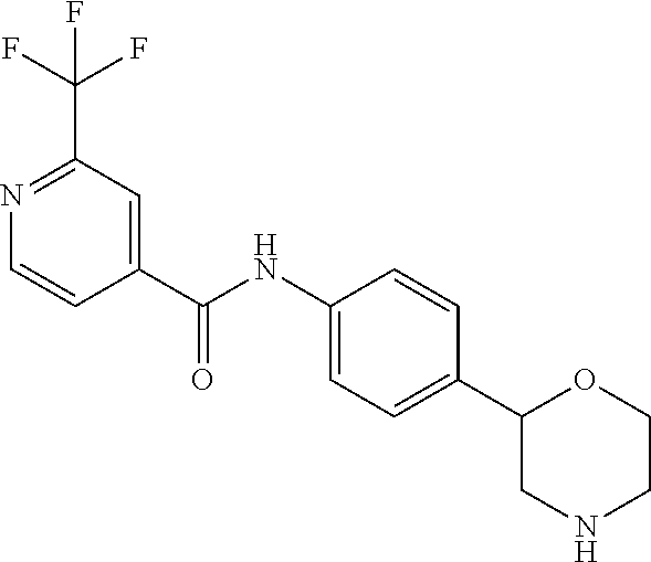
N1=C(C(F)(F)F)C=C(C(NC2=CC=C(C3CNCCO3)C=C2)=O)C=C1
